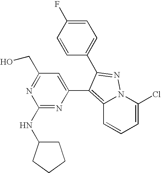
C12=C(C3=CC(CO)=NC(NC4CCCC4)=N3)C(C3=CC=C(F)C=C3)=NN1C(Cl)=CC=C2
